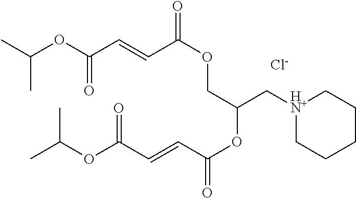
C(OC(C=CC(OCC(OC(=O)C=CC(OC(C)C)=O)C[HN+]1CCCCC1)=O)=O)(C)C.[Cl-]
